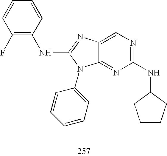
C12=NC(NC3CCCC3)=NC=C1N=C(NC1=C(F)C=CC=C1)N2C1=CC=CC=C1
